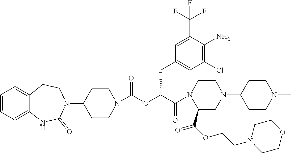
C12=CC=CC=C1NC(=O)N(C1CCN(C(OC(C(=O)N3CCN(C4CCN(C)CC4)CC3C(OCCN3CCOCC3)=O)CC3=CC(Cl)=C(N)C(C(F)(F)F)=C3)=O)CC1)CC2
